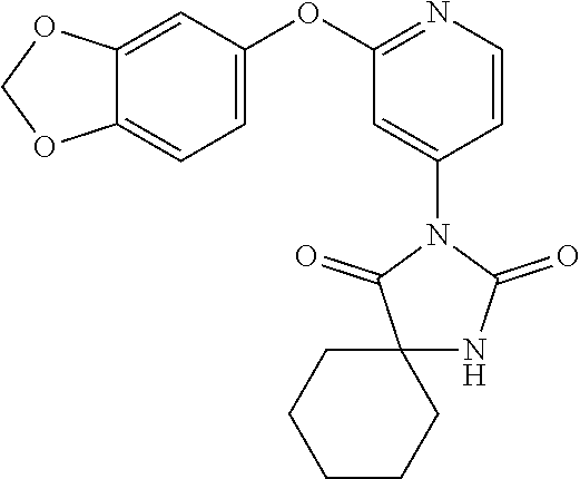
C12=CC(OC3=NC=CC(N4C(=O)C5(NC4=O)CCCCC5)=C3)=CC=C1OCO2
